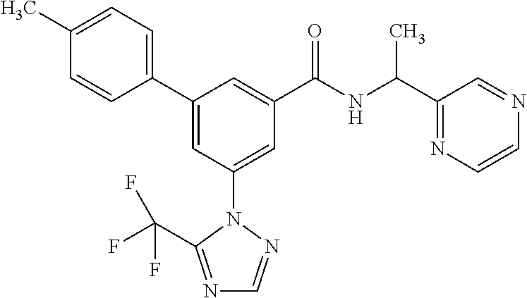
C1(C2=CC(N3N=CN=C3C(F)(F)F)=CC(C(NC(C3=NC=CN=C3)C)=O)=C2)=CC=C(C)C=C1
